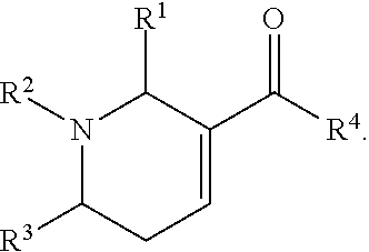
N1([R2])C([R3])CC=C(C([R4])=O)C1[R1]
